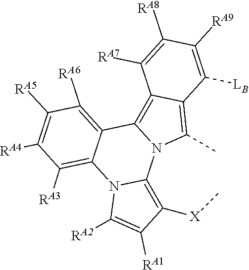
C1([RA4])=C([RA5])C([RA6])=C2C(=C1[RA3])N1C(=C([X]C)C([RA1])=C1[RA2])N1C2=C2C(=C1C)C([LB])=C([RA9])C([RA8])=C2[RA7]
